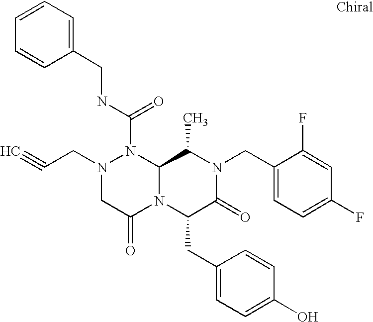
N1(C(NCC2=CC=CC=C2)=O)N(CC#C)CC(=O)N2C1C(C)N(CC1=CC=C(F)C=C1F)C(=O)C2CC1=CC=C(O)C=C1
